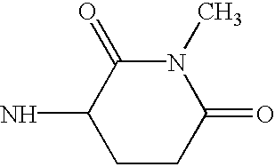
C1CC(=O)N(C)C(=O)C1N
